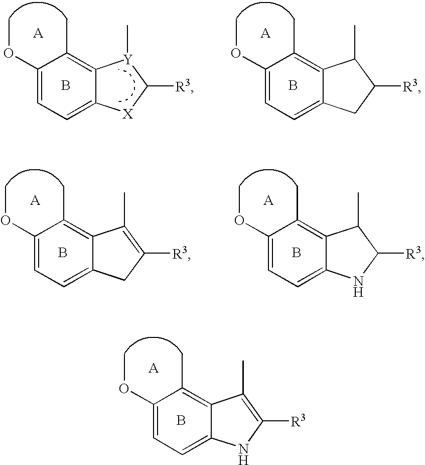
C1(OC)=CC=C2C(=C1C)C(C)=C([R3])N2.B.C1(OC)=CC=C2C(=C1C)[Y](C)C([R3])[X]2.B.C1(OC)=CC=C2C(=C1C)C(C)C([R3])C2.B.C1(OC)=CC=C2C(=C1C)C(C)=C([R3])C2.B.C1(OC)=CC=C2C(=C1C)C(C)C([R3])N2.B
